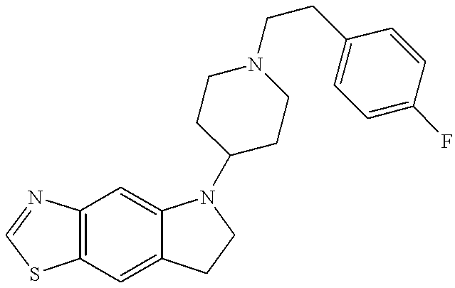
C12=C(C=C3C(=C1)N(C1CCN(CCC4=CC=C(F)C=C4)CC1)CC3)SC=N2
